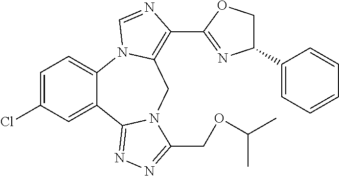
C1=C(Cl)C=C2C(=C1)N1C(=C(C3=NC(C4=CC=CC=C4)CO3)N=C1)CN1C2=NN=C1COC(C)C
